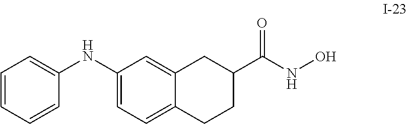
N(C1=CC=C2C(=C1)CC(C(NO)=O)CC2)C1=CC=CC=C1
